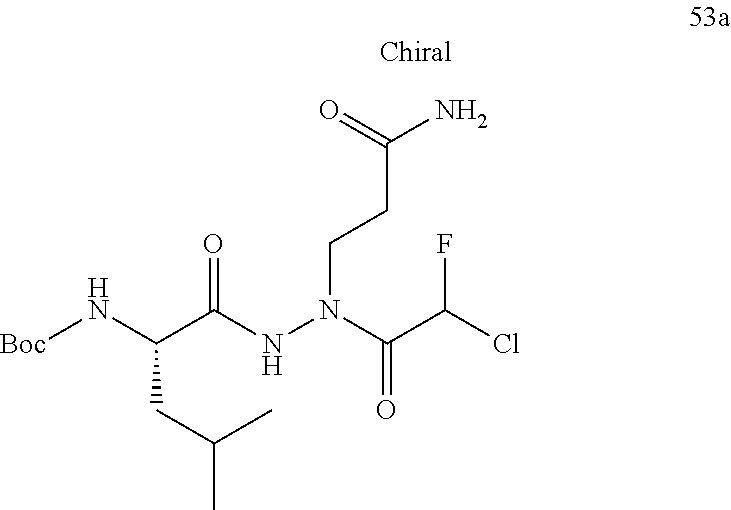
C(C(NN(CCC(N)=O)C(C(Cl)F)=O)=O)(N[Boc])CC(C)C
